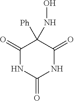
C1(=O)C([Ph])(NO)C(=O)NC(=O)N1
